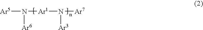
N([Ar5])([Ar6])[Ar1]N([Ar3])[Ar7]
